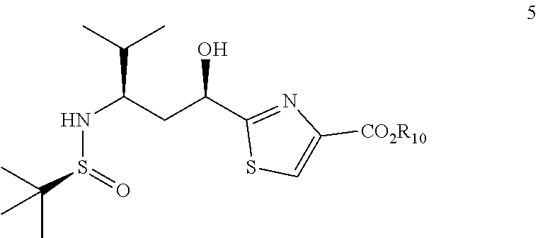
C(C1=NC([CO2R10])=CS1)(CC(NS(=O)C(C)(C)C)C(C)C)O
